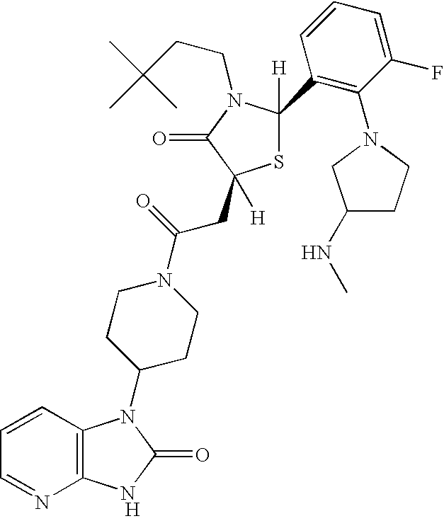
[H].C12=C(C=CC=N1)N(C1CCN(C(=O)CC3([H])SC(C4=C(N5CCC(NC)C5)C(F)=CC=C4)([H])N(CCC(C)(C)C)C3=O)CC1)C(=O)N2
